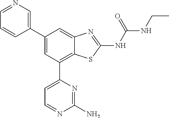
C1(C2=CN=CC=C2)=CC(C2=CC=NC(N)=N2)=C2C(=C1)N=C(NC(=O)NCC)S2
